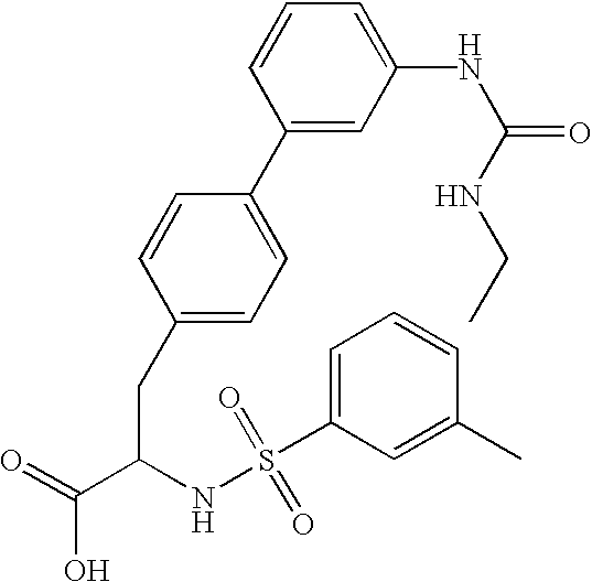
C1(CC(C(=O)O)NS(C2=CC=CC(C)=C2)(=O)=O)=CC=C(C2=CC(NC(=O)NCC)=CC=C2)C=C1
